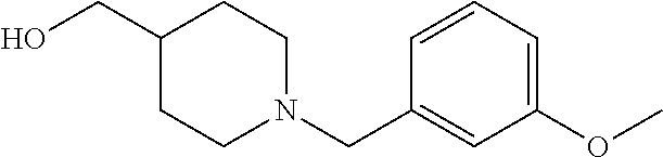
C1(CO)CCN(CC2=CC(OC)=CC=C2)CC1
